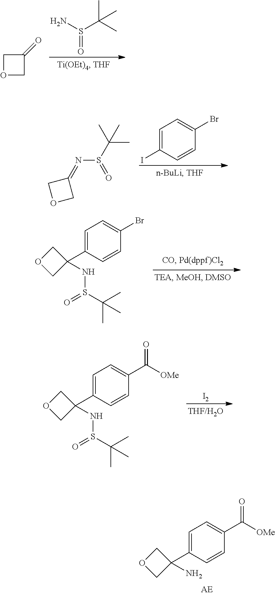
S(C(C)(C)C)(N)=O.C1OCC1=O.C1=C(I)C=CC(Br)=C1.N(S(C(C)(C)C)=O)=C1COC1.C1=C(C2(NS(C(C)(C)C)=O)COC2)C=CC(Br)=C1.[I2].C1=C(C2(NS(C(C)(C)C)=O)COC2)C=CC(C([OMe])=O)=C1.C1=C(C2(N)COC2)C=CC(C([OMe])=O)=C1
